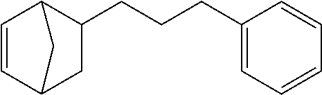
C1=CC2CC(CCCC3=CC=CC=C3)C1C2
